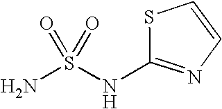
NS(NC1=NC=CS1)(=O)=O
